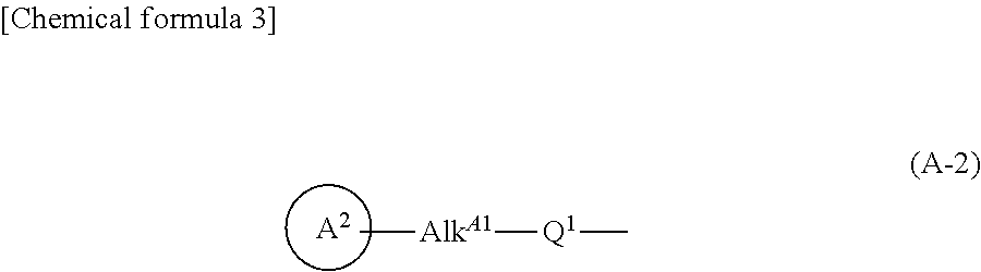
[A2].C[AlkA1][Q1]C
